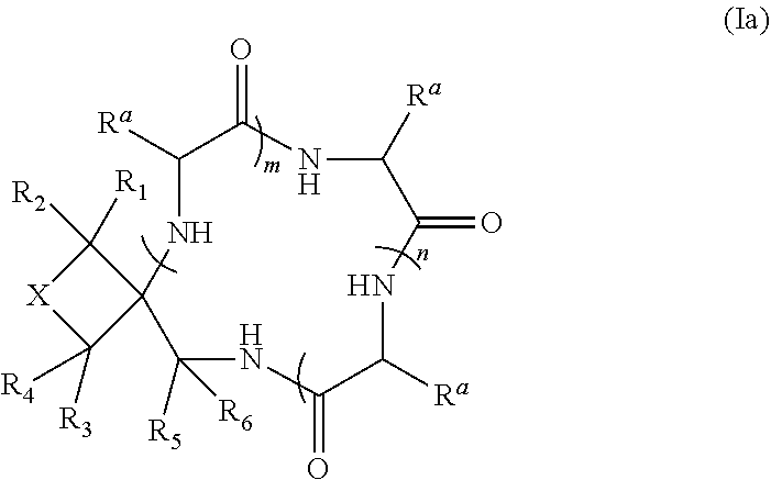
[Ra]C1C(=O)NC([Ra])C(=O)NC([Ra])C(=O)NC([R6])([R5])C2(N1)C([R1])([R2])[X]C2([R3])[R4]
